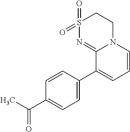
C1S(=O)(=O)N=C2N(C1)C=CC=C2C1=CC=C(C(C)=O)C=C1
